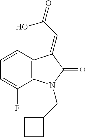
C1=CC=C(F)C2=C1C(=CC(=O)O)C(=O)N2CC1CCC1
